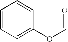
C1=CC=C(OC=O)C=C1
